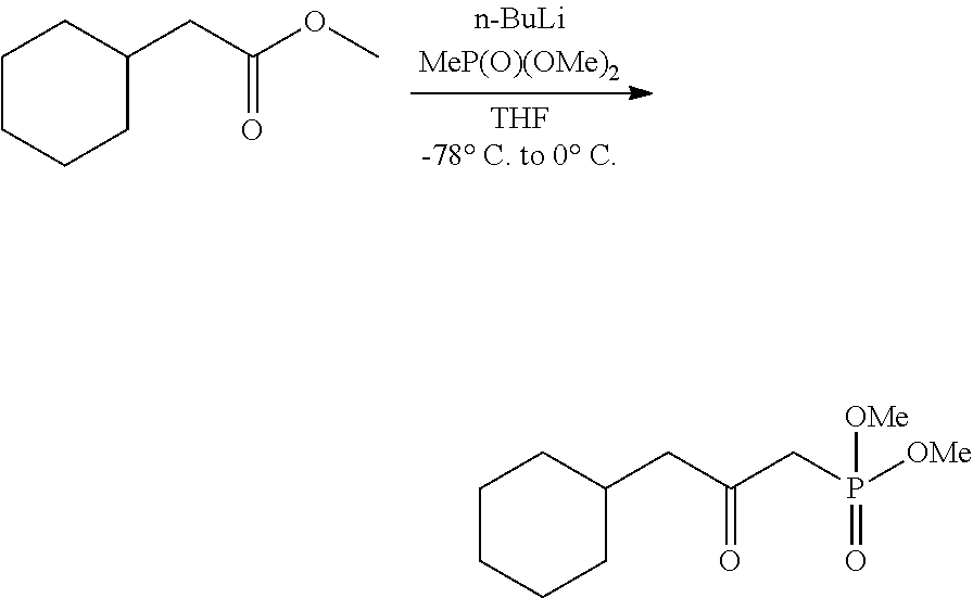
C1CCCC(CC(OC)=O)C1.C1CCCC(CC(CP([OMe])(=O)[OMe])=O)C1
